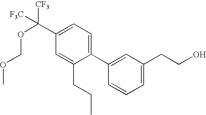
C1(C2=CC=C(C(OCOC)([CF3])[F3C])C=C2CCC)=CC(CCO)=CC=C1
